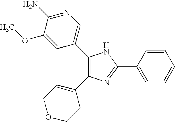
C1(C2=CN=C(N)C(OC)=C2)=C(C2=CCOCC2)N=C(C2=CC=CC=C2)N1
